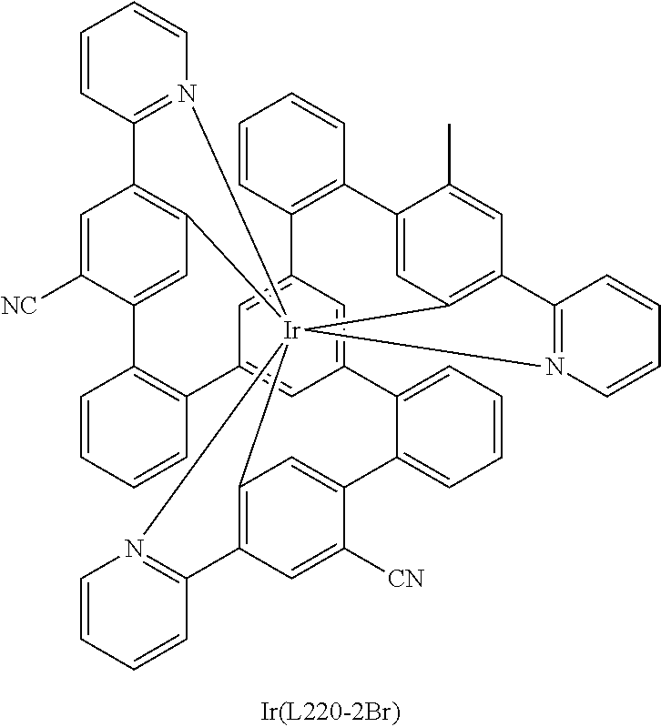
C1=CC2=C(C=C1)C1=CC3=C(C=C1C)C1=N(C=CC=C1)[Ir]3145C3=C(C=C([CN])C(=C3)C3=CC=CC=C3C3=CC2=CC(=C3)C2=C(C=CC=C2)C2=CC1=C(C=C2[NC])C1=N4C=CC=C1)C1=N5C=CC=C1
